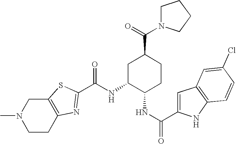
C12=C(CCN(C)C1)N=C(C(NC1C(NC(C3=CC4=C(N3)C=CC(Cl)=C4)=O)CCC(C(=O)N3CCCC3)C1)=O)S2
